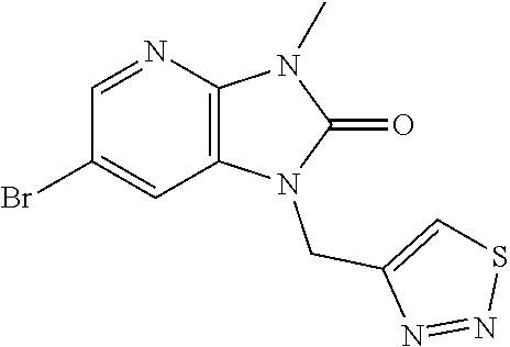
C12=C(N=CC(Br)=C1)N(C)C(=O)N2CC1=CSN=N1
